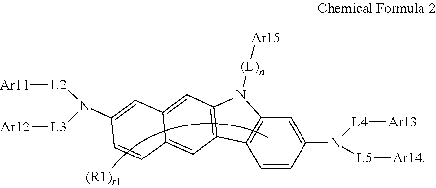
C1(N([L4][Ar13])[L5][Ar14])=CC2=C(C=C1)C1=C(N2[(L)n][Ar15])C=C2C(=C1)C=CC(N([L3][Ar12])[L2][Ar11])=C2
